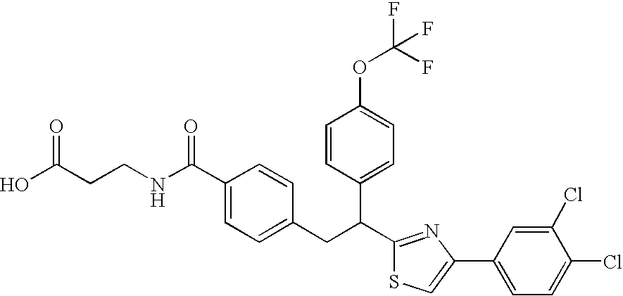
C1(C(NCCC(O)=O)=O)=CC=C(CC(C2=NC(C3=CC=C(Cl)C(Cl)=C3)=CS2)C2=CC=C(OC(F)(F)F)C=C2)C=C1
